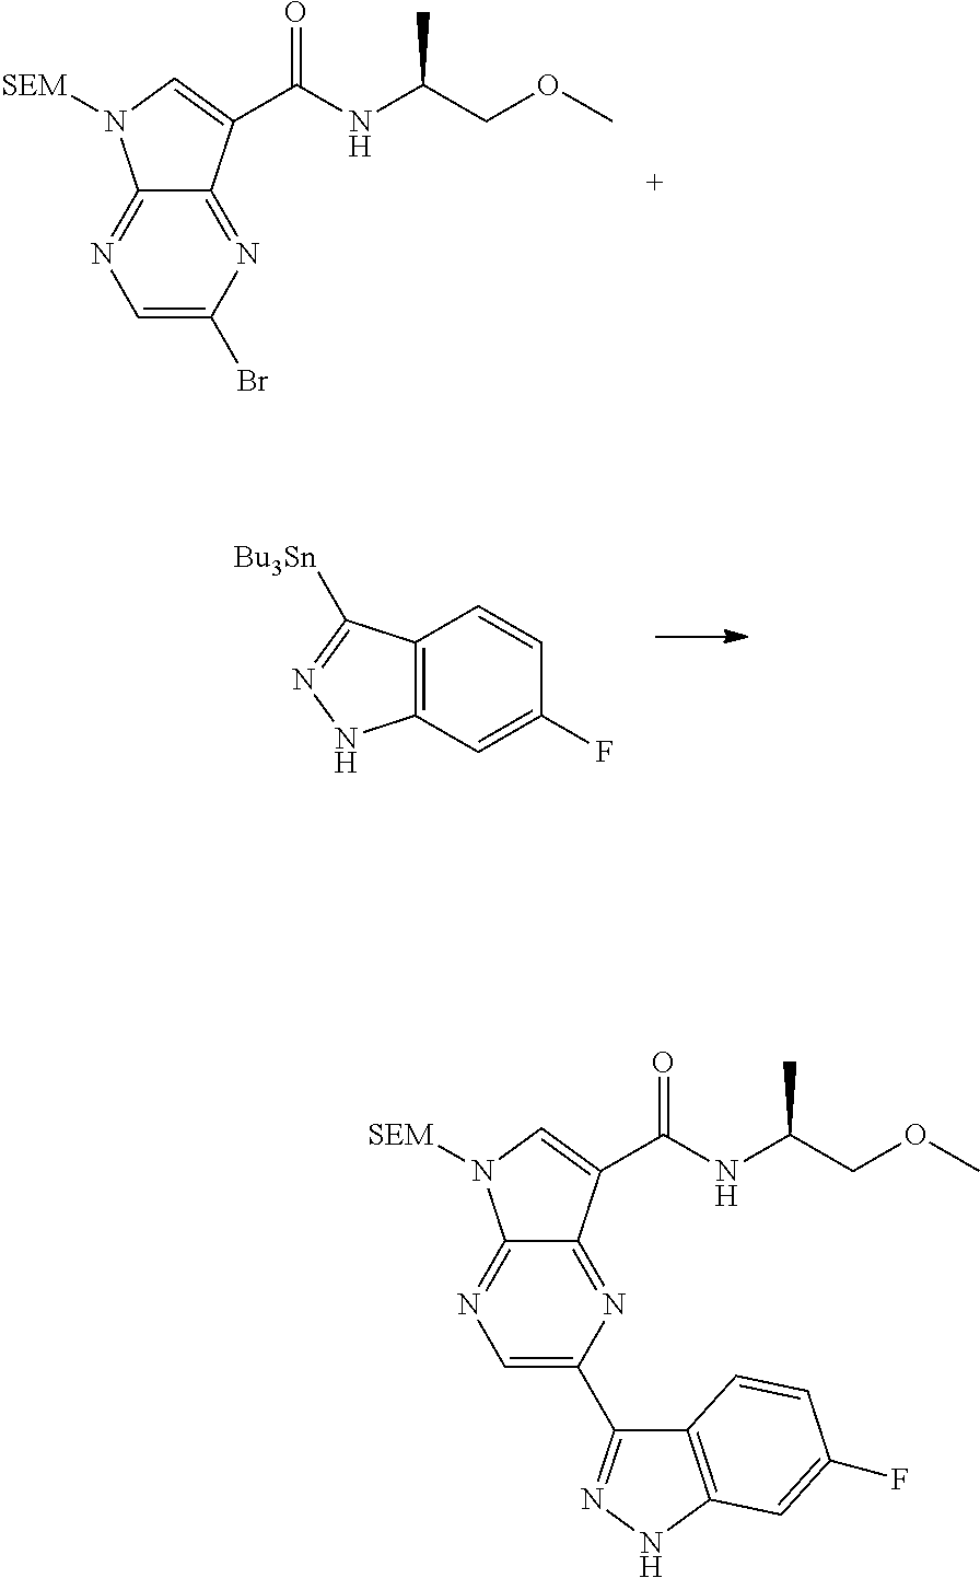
N1=C2C(=NC(C3=NNC4=C3C=CC(F)=C4)=C1)C(C(NC(COC)C)=O)=CN2[SEM].N1=C2C(=NC(Br)=C1)C(C(NC(COC)C)=O)=CN2[SEM].C12=C(C=C(F)C=C1)NN=C2[Bu3Sn]
